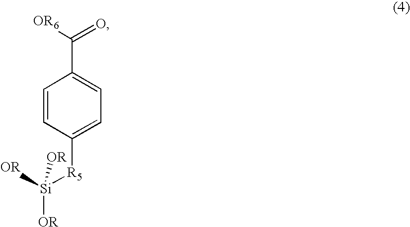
C1=CC([R5][Si]([OR])([OR])[OR])=CC=C1C(=O)[OR6]
